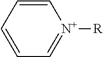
C1=CC=CC=[N+]1[R]
